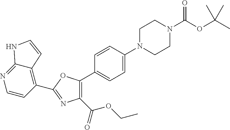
C1(C2=C3C(=NC=C2)NC=C3)=NC(C(=O)OCC)=C(C2=CC=C(N3CCN(C(OC(C)(C)C)=O)CC3)C=C2)O1
